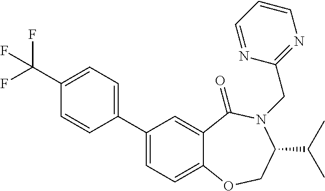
C1(C(F)(F)F)=CC=C(C2=CC=C3C(=C2)C(=O)N(CC2=NC=CC=N2)C(C(C)C)CO3)C=C1
